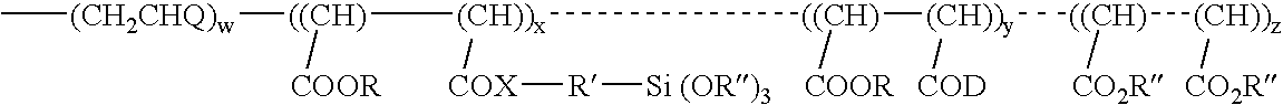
C[(CH2CHQ)w][((CH)]([(CH))x]([((CH)]([(CH))y]([((CH)]([(CH))z][CO2R])[CO2R])[COD])[COOR])[COX][R][Si (OR)3])[COOR]
